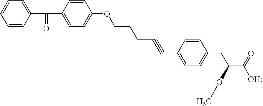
O(C1=CC=C(C(C2=CC=CC=C2)=O)C=C1)CCCC#CC1=CC=C(CC(C(=O)[OH])OC)C=C1
